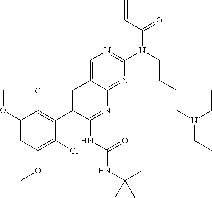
C1(OC)=CC(OC)=C(Cl)C(C2=CC3=CN=C(N(C(C=C)=O)CCCCN(CC)CC)N=C3N=C2NC(NC(C)(C)C)=O)=C1Cl
